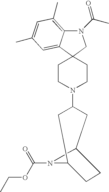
C1CN(C2CC3CCC(C2)N3C(OCC)=O)CCC12C1=CC(C)=CC(C)=C1N(C(C)=O)C2
